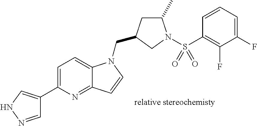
C1=NNC=C1C1=CC=C2C(=N1)C=CN2CC1CC(C)N(S(C2=C(F)C(F)=CC=C2)(=O)=O)C1
